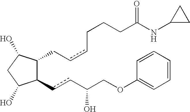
C1(ccC(COC2=CC=CC=C2)O)C(CccCCCC(NC2CC2)=O)C(O)CC1O
